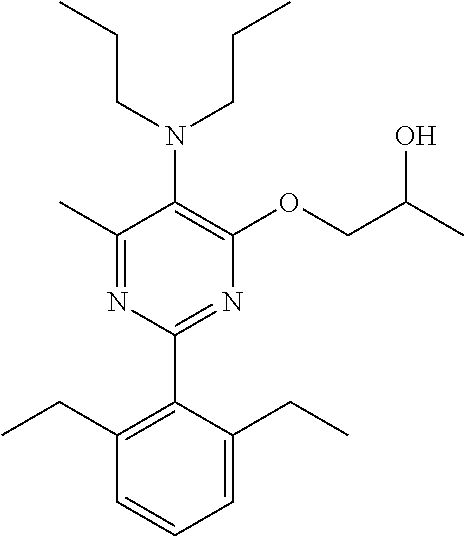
C1(C)=NC(C2=C(CC)C=CC=C2CC)=NC(OCC(C)O)=C1N(CCC)CCC
